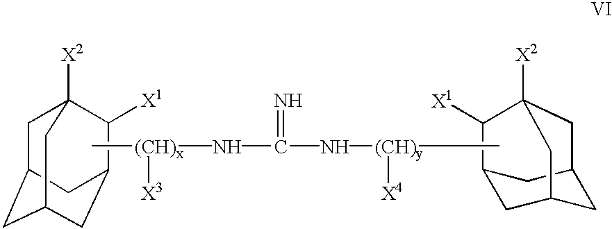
C1C2CC3CC(C2)C([X1])C1([X2])C3.C1C2CC3CC1C([X1])C([X2])(C2)C3.C[(CH)x]([X3])NC(N[(CH)y]([X4])C)=N
